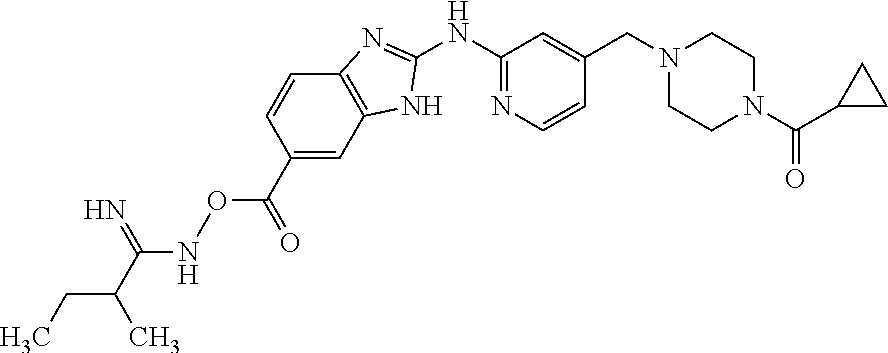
C1(NC2=NC=CC(CN3CCN(C(=O)C4CC4)CC3)=C2)=NC2=C(N1)C=C(C(=O)ONC(=N)C(C)CC)C=C2
